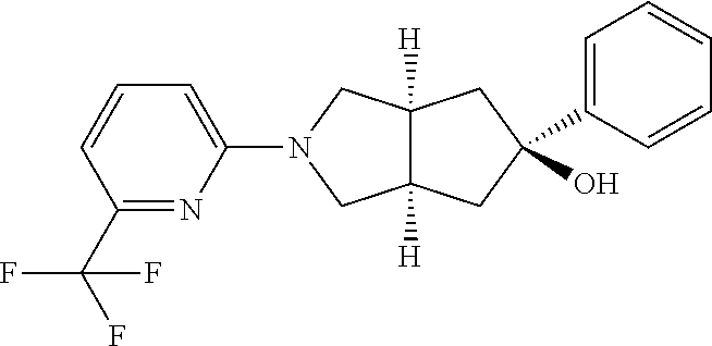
C12([H])C([H])(CC(O)(C3=CC=CC=C3)C1)CN(C1=CC=CC(C(F)(F)F)=N1)C2
